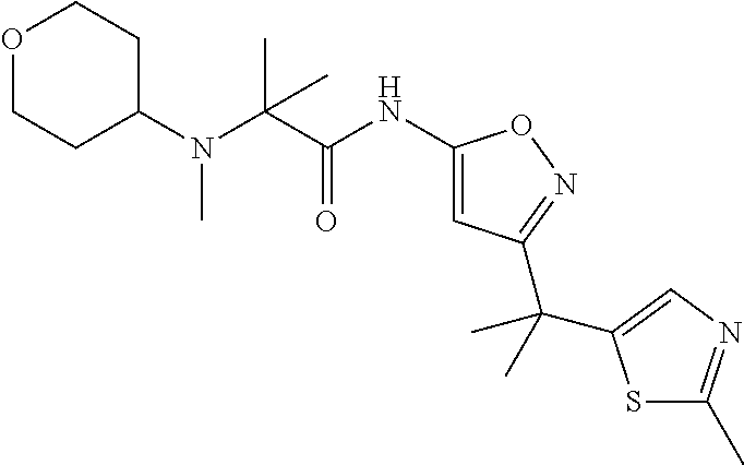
C(N(C1CCOCC1)C)(C)(C)C(=O)NC1=CC(C(C)(C)C2=CN=C(C)S2)=NO1
